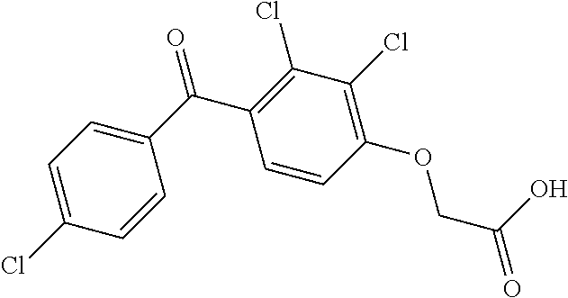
C1(Cl)=CC=C(C(C2=C(Cl)C(Cl)=C(OCC(O)=O)C=C2)=O)C=C1
